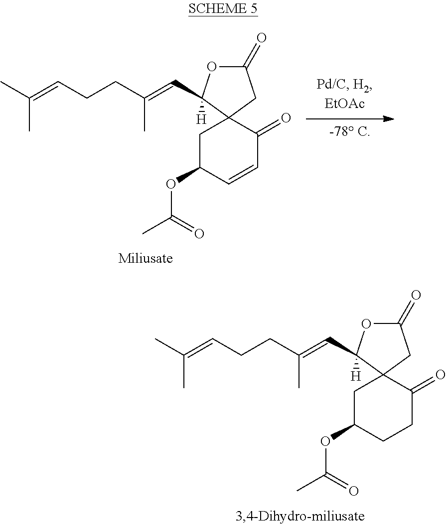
C1C(OC(C)=O)CCC(=O)C12CC(=O)OC2(C=C(CCC=C(C)C)C)[H].C1C(OC(C)=O)C=CC(=O)C12CC(=O)OC2(C=C(CCC=C(C)C)C)[H]
